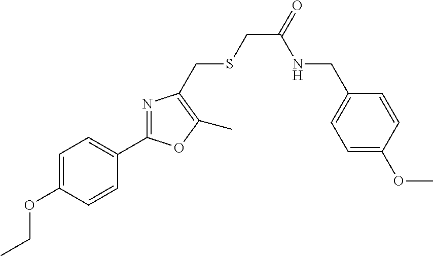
CCOC1=CC=C(C2=NC(CSCC(=O)NCC3=CC=C(OC)C=C3)=C(C)O2)C=C1
